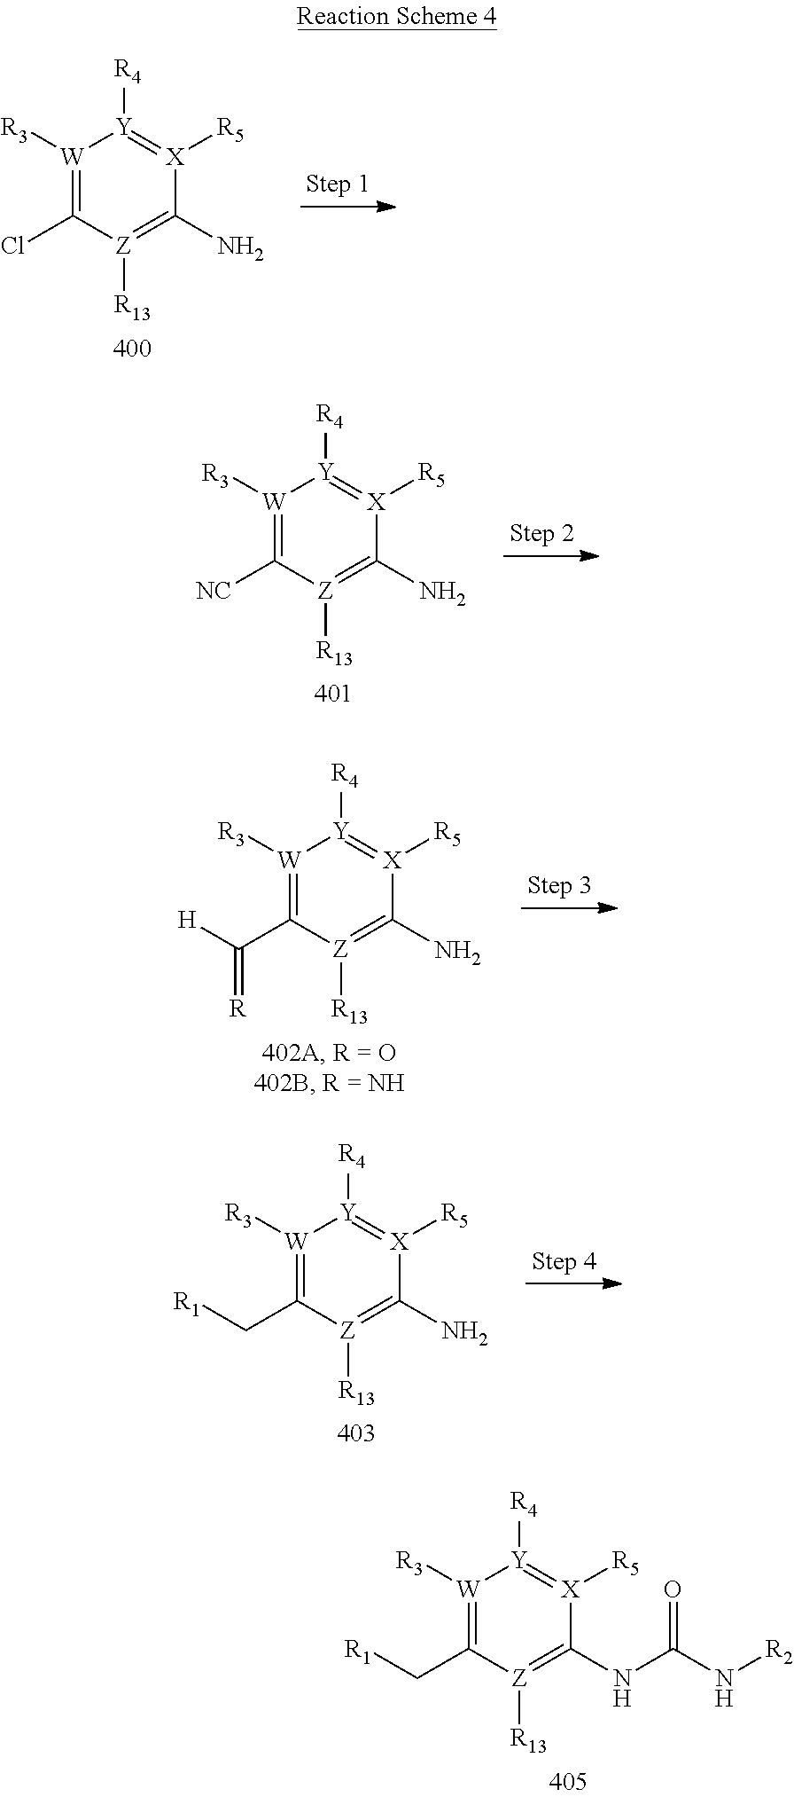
C1(N)=[Z]([R13])C(Cl)=[W]([R3])[Y]([R4])=[X]1[R5].C1(N)=[Z]([R13])C([NC])=[W]([R3])[Y]([R4])=[X]1[R5].C1(N)=[Z]([R13])C(C([H])=[R])=[W]([R3])[Y]([R4])=[X]1[R5].C1(N)=[Z]([R13])C(C[R1])=[W]([R3])[Y]([R4])=[X]1[R5].C1(NC(N[R2])=O)=[Z]([R13])C(C[R1])=[W]([R3])[Y]([R4])=[X]1[R5]
